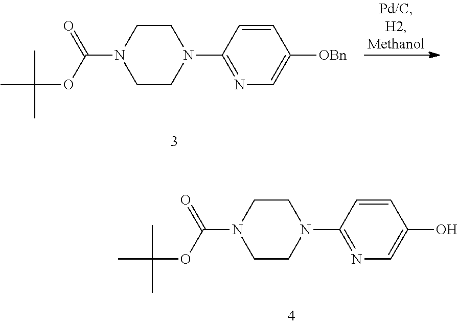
C1CN(C2=NC=C([OBn])C=C2)CCN1C(OC(C)(C)C)=O.C1CN(C2=NC=C(O)C=C2)CCN1C(OC(C)(C)C)=O
